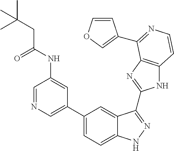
C1(C2=CN=CC(NC(CC(C)(C)C)=O)=C2)=CC=C2C(=C1)C(C1=NC3=C(N1)C=CN=C3C1=COC=C1)=NN2
